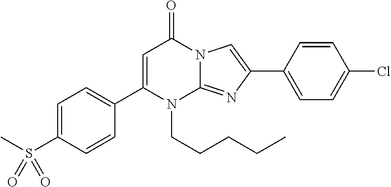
C1(C2=CC=C(S(C)(=O)=O)C=C2)=CC(=O)N2C(=NC(C3=CC=C(Cl)C=C3)=C2)N1CCCCC
